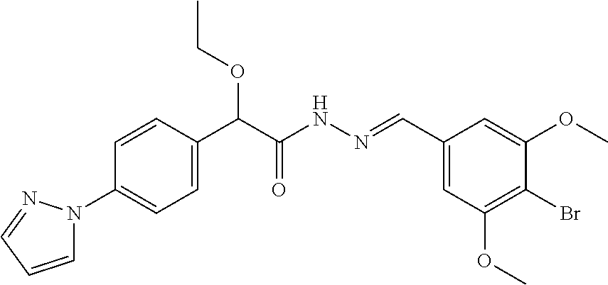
C1(N2C=CC=N2)=CC=C(C(C(NN=CC2=CC(OC)=C(Br)C(OC)=C2)=O)OCC)C=C1
